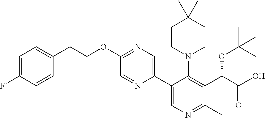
C1=C(F)C=CC(CCOC2=NC=C(C3=CN=C(C)C(C(C(O)=O)OC(C)(C)C)=C3N3CCC(C)(C)CC3)N=C2)=C1
